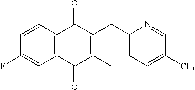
C1([CF3])=CC=C(CC2=C(C)C(=O)C3=C(C=CC(F)=C3)C2=O)N=C1
